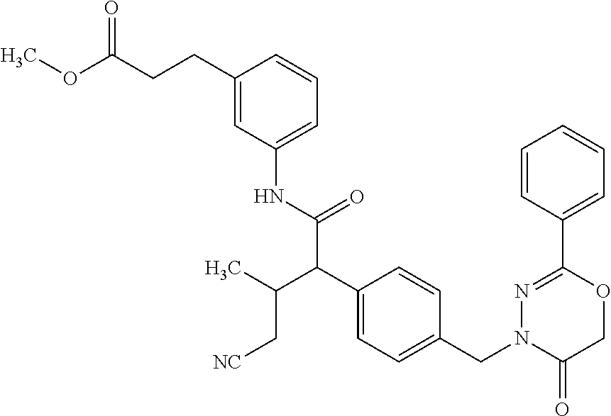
COC(CCC1=CC(NC(C(C2=CC=C(CN3C(=O)COC(C4=CC=CC=C4)=N3)C=C2)C(C)C[NC])=O)=CC=C1)=O
